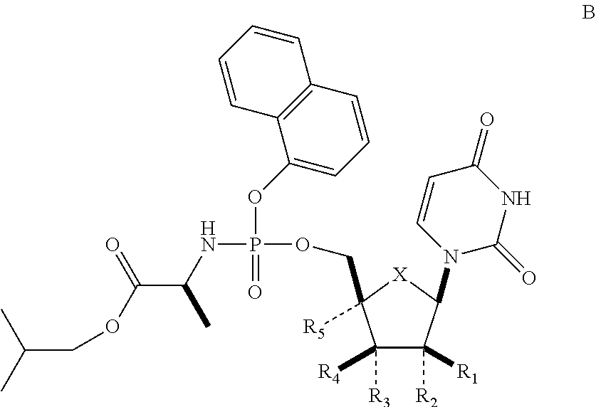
C1([R3])([R4])C([R2])([R1])C(N2C(=O)NC(=O)C=C2)[X]C1([R5])COP(NC(C(OCC(C)C)=O)C)(OC1=CC=CC2=C1C=CC=C2)=O
